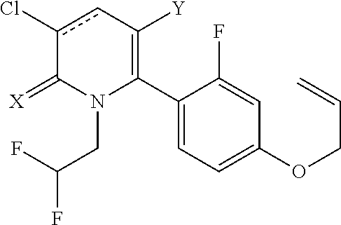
C1(C2=C([Y])cc(Cl)C(=[X])N2CC(F)F)=CC=C(OCC=C)C=C1F
